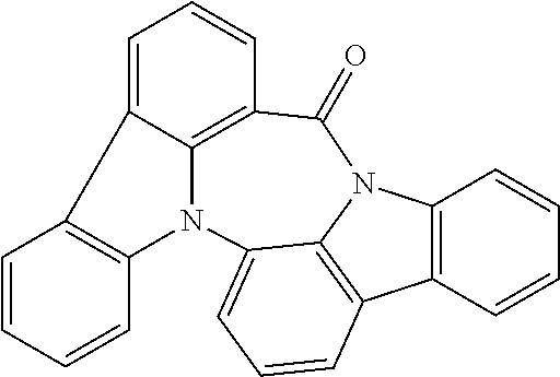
C1=CC=CC2=C1C1=CC=CC3=C1N2C1=CC=CC2=C1N(C3=O)C1=C2C=CC=C1
